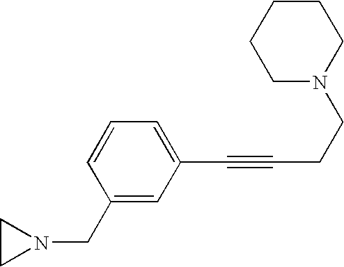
C1=CC=C(C#CCCN2CCCCC2)C=C1CN1CC1
